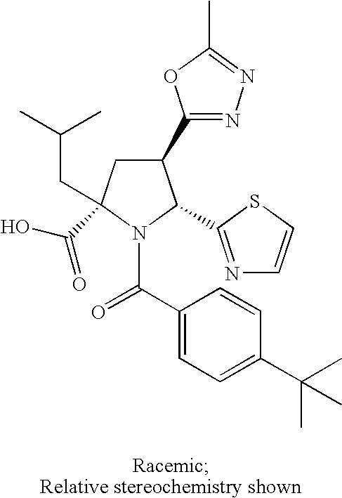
C1(C2=NN=C(C)O2)CC(CC(C)C)(C(O)=O)N(C(C2=CC=C(C(C)(C)C)C=C2)=O)C1C1=NC=CS1
